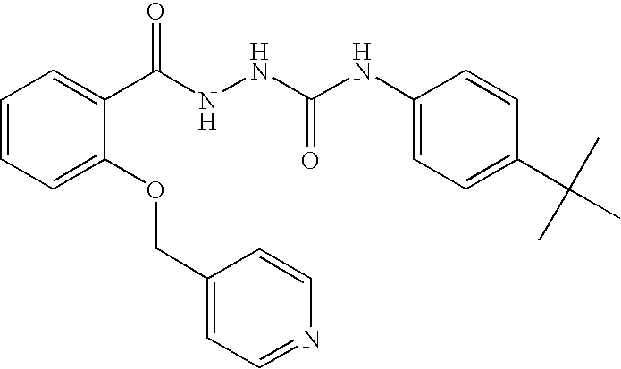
C1=CC=C(OCC2=CC=NC=C2)C(C(NNC(NC2=CC=C(C(C)(C)C)C=C2)=O)=O)=C1
